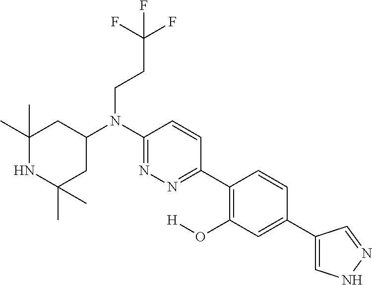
C1(C)(C)NC(C)(C)CC(N(C2=NN=C(C3=C(O[H])C=C(C4=CNN=C4)C=C3)C=C2)CCC(F)(F)F)C1
